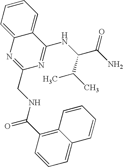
C12=CC=CC=C1N=C(CNC(C1=C3C(=CC=C1)C=CC=C3)=O)N=C2NC(C(C)C)C(N)=O
